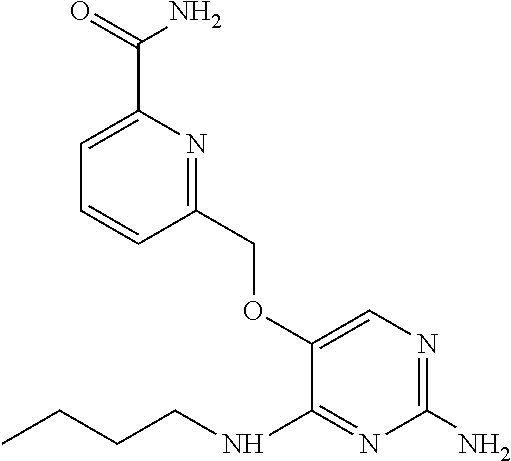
O(C1=CN=C(N)N=C1NCCCC)CC1=NC(C(=O)N)=CC=C1
